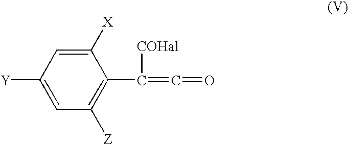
C1([X])=CC([Y])=CC([Z])=C1C(=C=O)[COHal]
